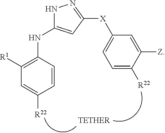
C1=C([R22])C=CC(NC2=CC([X]C3=CC=C([R22])C([Z])=C3)=NN2)=C1[R1]
